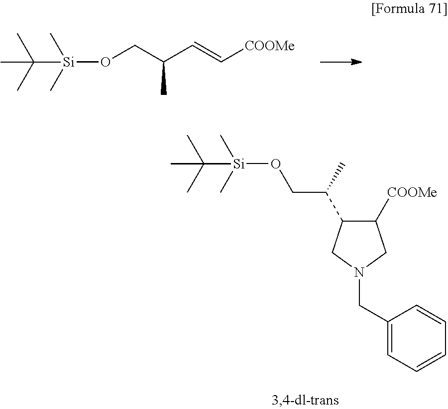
O(CC(C=C[COOMe])C)[Si](C(C)(C)C)(C)C.O([Si](C(C)(C)C)(C)C)CC(C1C([COOMe])CN(CC2=CC=CC=C2)C1)C
